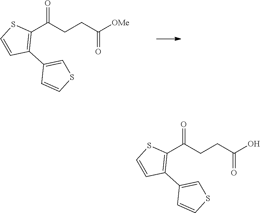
C1(C(CCC([OMe])=O)=O)=C(C2=CSC=C2)C=CS1.C1(C(CCC(O)=O)=O)=C(C2=CSC=C2)C=CS1
